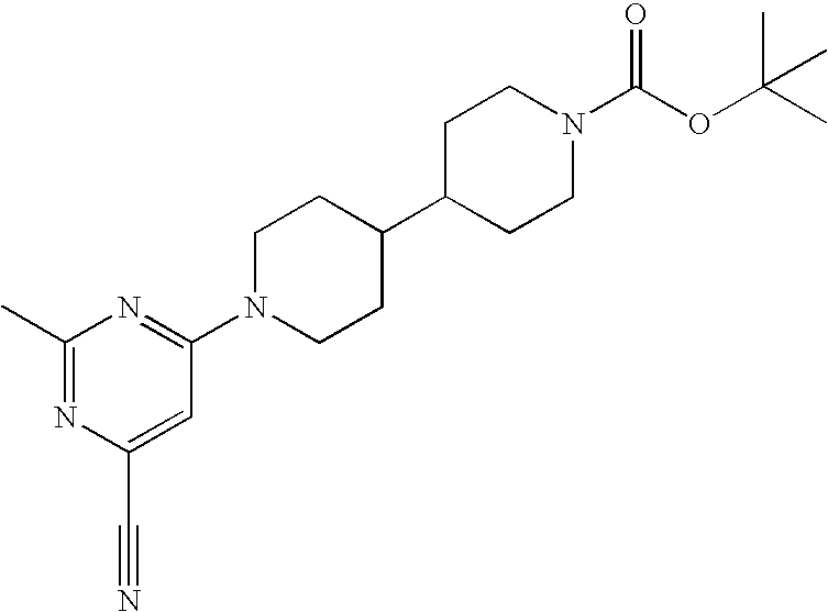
C1(C)=NC(C#N)=CC(N2CCC(C3CCN(C(OC(C)(C)C)=O)CC3)CC2)=N1
